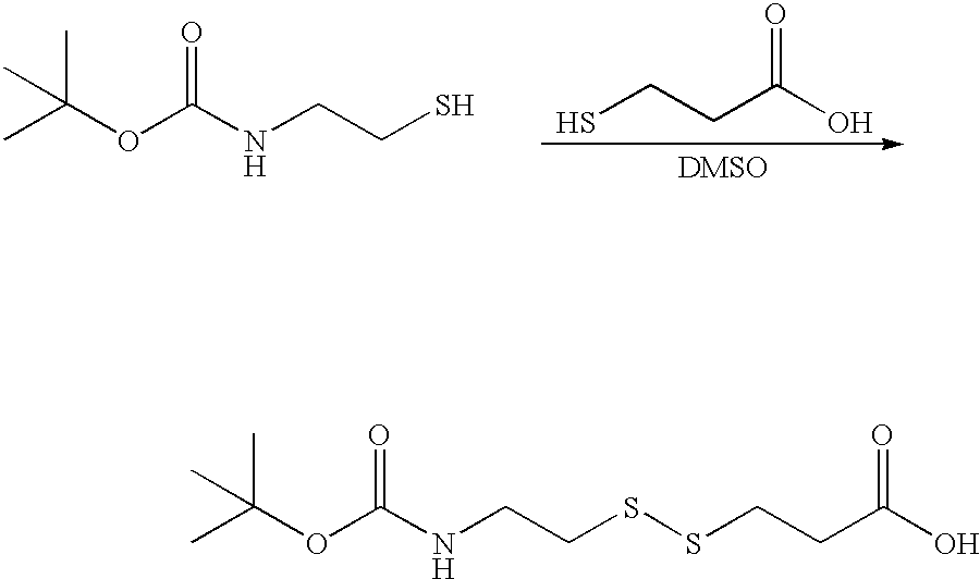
C(OC(NCCS)=O)(C)(C)C.SCCC(O)=O.C(OC(NCCSSCCC(O)=O)=O)(C)(C)C
